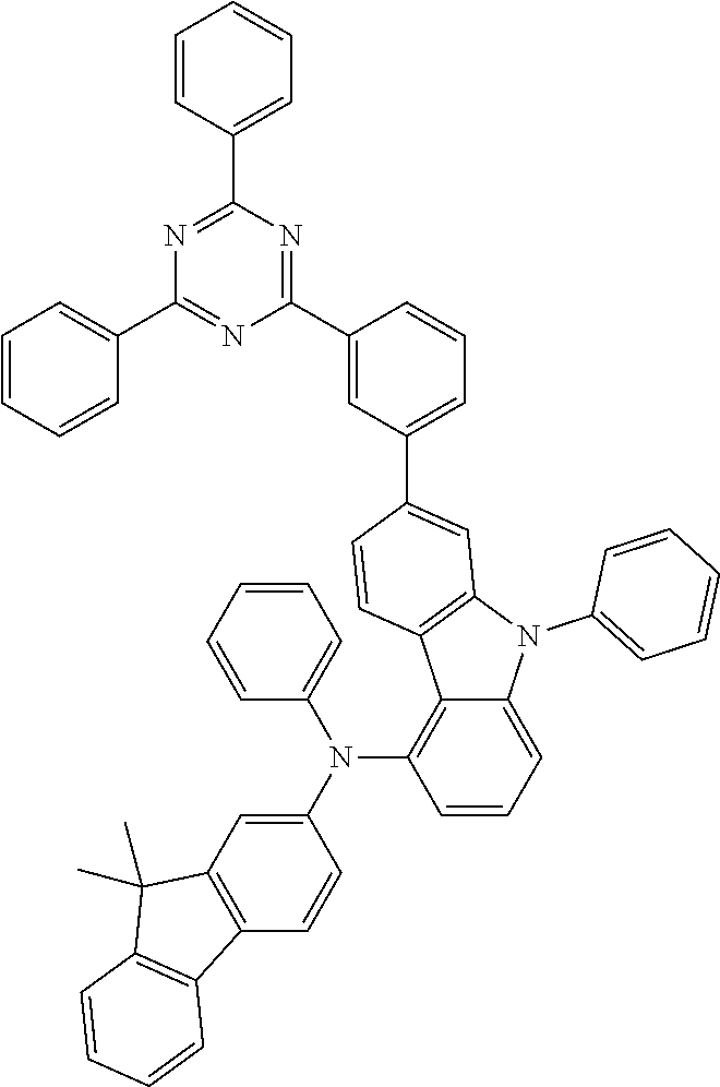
C1=CC(C2=NC(C3=CC=CC=C3)=NC(C3=CC(C4=CC5=C(C6=C(N(C7=CC8=C(C=C7)C7=C(C8(C)C)C=CC=C7)C7=CC=CC=C7)C=CC=C6N5C5=CC=CC=C5)C=C4)=CC=C3)=N2)=CC=C1
